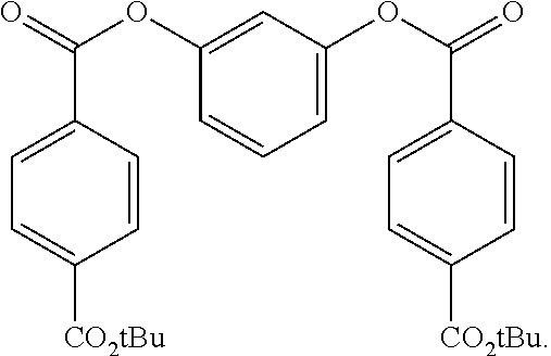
C1=C(C(=O)OC2=CC(OC(C3=CC=C([CO2tBu])C=C3)=O)=CC=C2)C=CC([CO2tBu])=C1
